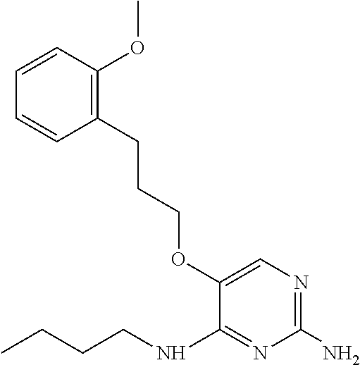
O(C1=CN=C(N)N=C1NCCCC)CCCC1=C(OC)C=CC=C1
